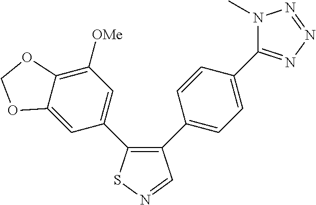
C12=CC(C3=C(C4=CC=C(C5=NN=NN5C)C=C4)C=NS3)=CC([OMe])=C1OCO2
